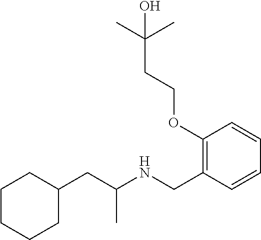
C1=CC=CC(CNC(CC2CCCCC2)C)=C1OCCC(C)(C)O
